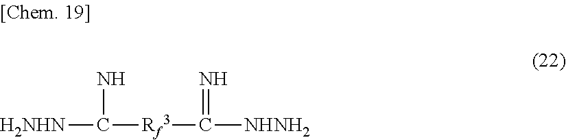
[H2NHN]C(N)[Rf3]C(=N)[NHNH2]
